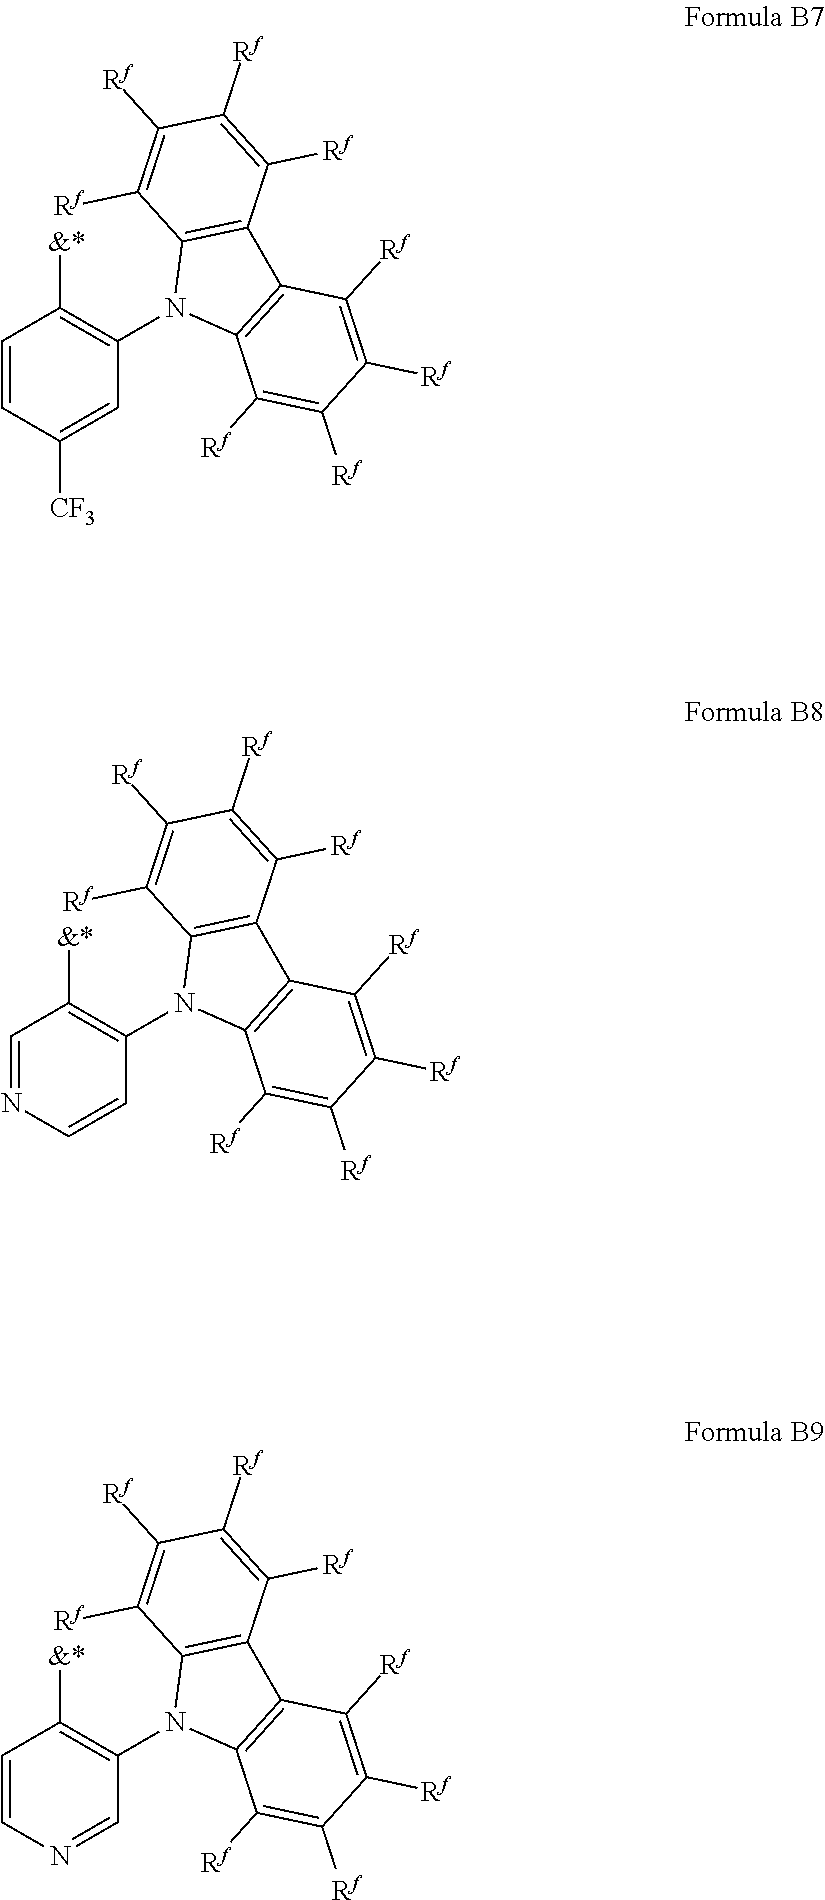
C1=CC([CF3])=CC(N2C3=C(C4=C2C([Rf])=C([Rf])C([Rf])=C4[Rf])C([Rf])=C([Rf])C([Rf])=C3[Rf])=C1[&*].C1=NC=CC(N2C3=C(C4=C2C([Rf])=C([Rf])C([Rf])=C4[Rf])C([Rf])=C([Rf])C([Rf])=C3[Rf])=C1[&*].C1=CN=CC(N2C3=C(C4=C2C([Rf])=C([Rf])C([Rf])=C4[Rf])C([Rf])=C([Rf])C([Rf])=C3[Rf])=C1[&*]
